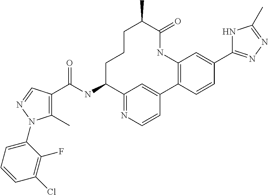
C1(C)=C(C(NC2C3=NC=CC(=C3)C3=C(NC(=O)C(C)CCC2)C=C(C2=NN=C(C)N2)C=C3)=O)C=NN1C1=CC=CC(Cl)=C1F
